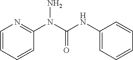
C1=CC=CC(N(C(NC2=CC=CC=C2)=O)N)=N1
